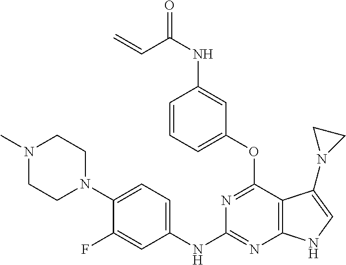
N1(C)CCN(C2=CC=C(NC3=NC4=C(C(OC5=CC=CC(NC(=O)C=C)=C5)=N3)C(N3CC3)=CN4)C=C2F)CC1
